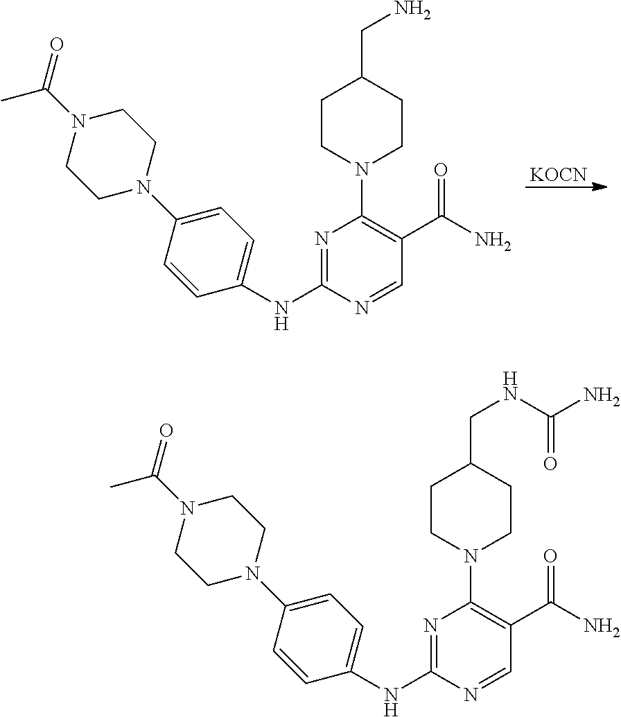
C1(NC2=NC(N3CCC(CN)CC3)=C(C(N)=O)C=N2)=CC=C(N2CCN(C(C)=O)CC2)C=C1.[KOCN].C1(NC2=NC(N3CCC(CNC(N)=O)CC3)=C(C(N)=O)C=N2)=CC=C(N2CCN(C(C)=O)CC2)C=C1
